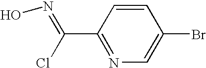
C1(C(=NO)Cl)=NC=C(Br)C=C1
